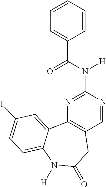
C12=C(C=NC(N(C(=O)C3=CC=CC=C3)[H])=N1)CC(=O)N([H])C1=CC=C(I)C=C21
